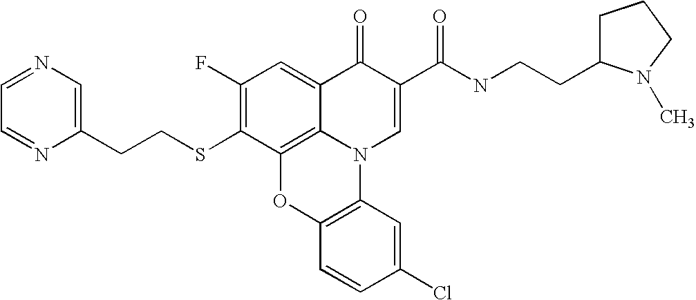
C1(F)=C(SCCC2=CN=CC=N2)C2=C3C(=C1)C(=O)C(C(NCCC1CCCN1C)=O)=CN3C1=C(O2)C=CC(Cl)=C1
